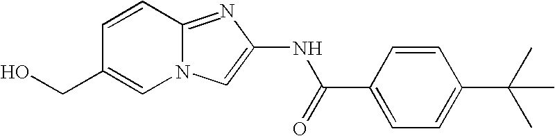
C1=CC2=NC(NC(C3=CC=C(C(C)(C)C)C=C3)=O)=CN2C=C1CO
